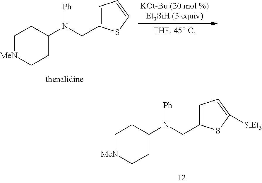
C1[MeN]CCC(N(CC2=CC=CS2)[Ph])C1.C1[MeN]CCC(N(CC2=CC=C([SiEt3])S2)[Ph])C1
